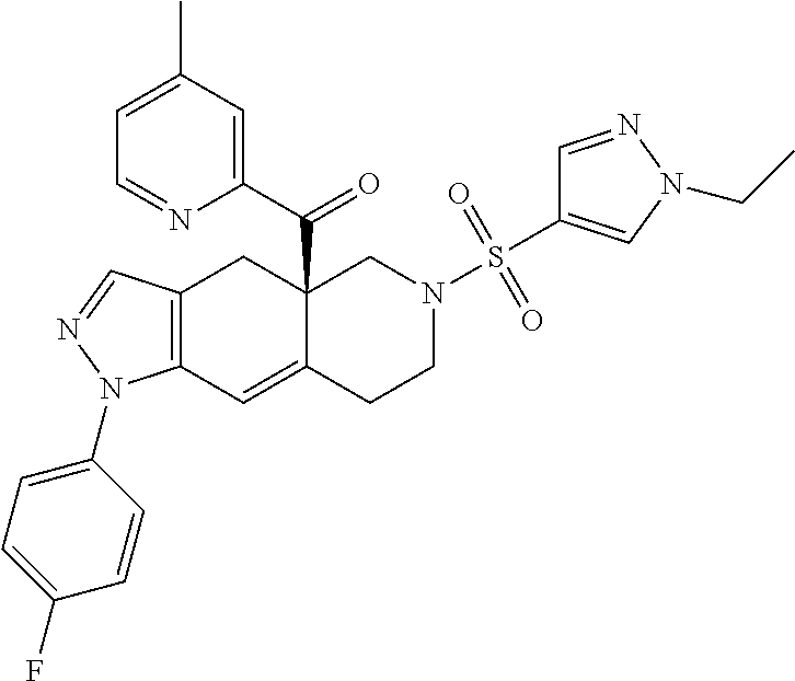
C12=C(C=C3C(C(C4=CC(C)=CC=N4)=O)(C1)CN(S(=O)(=O)C1=CN(CC)N=C1)CC3)N(C1=CC=C(F)C=C1)N=C2
